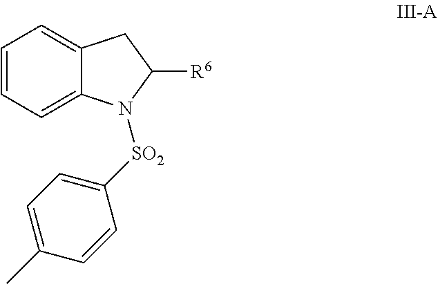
C1=CC=C2C(=C1)CC([R6])N2[SO2]C1=CC=C(C)C=C1
